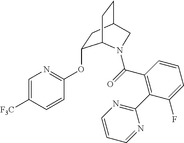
C(=O)(C1=C(C2=NC=CC=N2)C(F)=CC=C1)N1C2C(OC3=NC=C([F3C])C=C3)CC(CC2)C1
